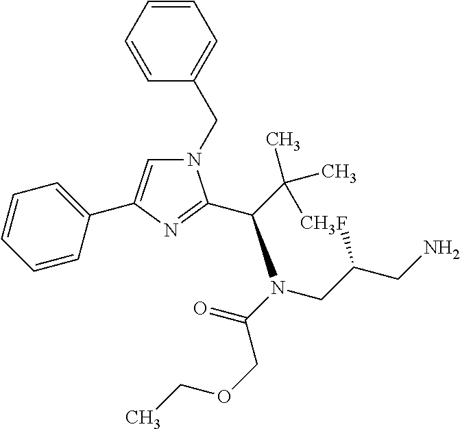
C1=CC=CC(CN2C=C(C3=CC=CC=C3)N=C2C(C(C)(C)C)N(C(=O)COCC)CC(CN)F)=C1
